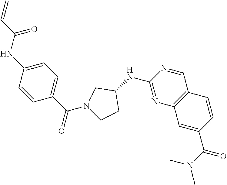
C1(NC2CCN(C(C3=CC=C(NC(C=C)=O)C=C3)=O)C2)=NC2=C(C=N1)C=CC(C(N(C)C)=O)=C2
